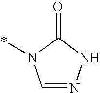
C1=NNC(=O)N1*
